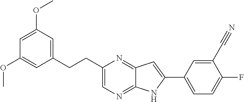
C1=C(OC)C=C(CCC2=CN=C3C(=N2)C=C(C2=CC=C(F)C(C#N)=C2)N3)C=C1OC
